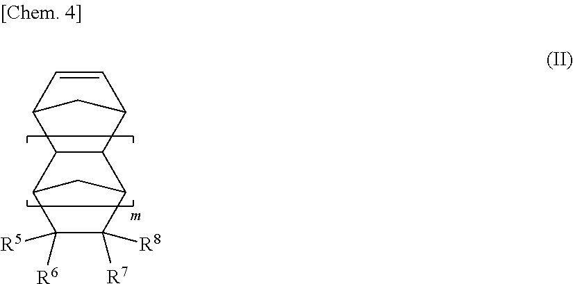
C1=CC2C3C(C1C2)C1C([R6])([R5])C([R7])([R8])C3C1
